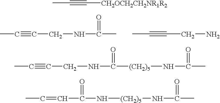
CC#CCNC(C)=O.CC#CCN.CC#C[CH2OCH2CH2NR1R2].CC#CCNC([(CH2)5]NC(C)=O)=O.CC=CC(N[(CH2)5]NC(C)=O)=O
